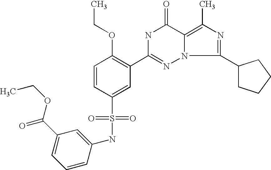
C1=CC(S(=O)(=O)NC2=CC(C(=O)OCC)=CC=C2)=CC(C2=NN3C(=C(C)N=C3C3CCCC3)C(=O)N2)=C1OCC
